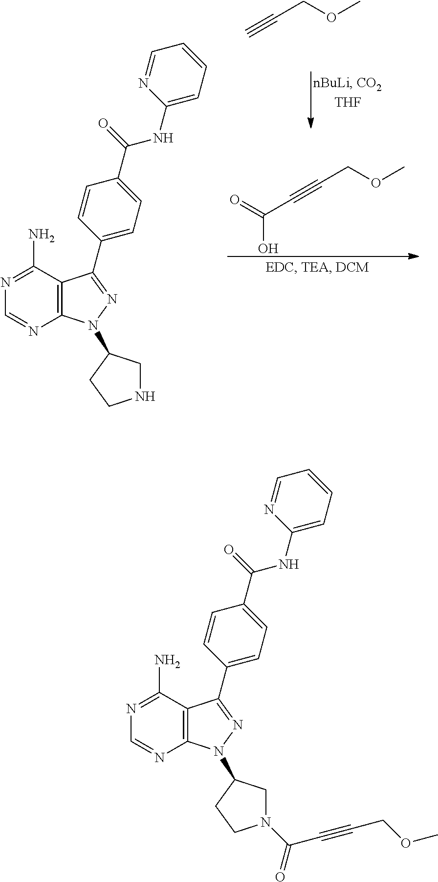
N1=C(N)C2=C(N=C1)N(C1CN(C(=O)C#CCOC)CC1)N=C2C1=CC=C(C(=O)NC2=CC=CC=N2)C=C1.N1=C(N)C2=C(N=C1)N(C1CNCC1)N=C2C1=CC=C(C(=O)NC2=CC=CC=N2)C=C1.C(#CCOC)C(=O)O.C#CCOC
